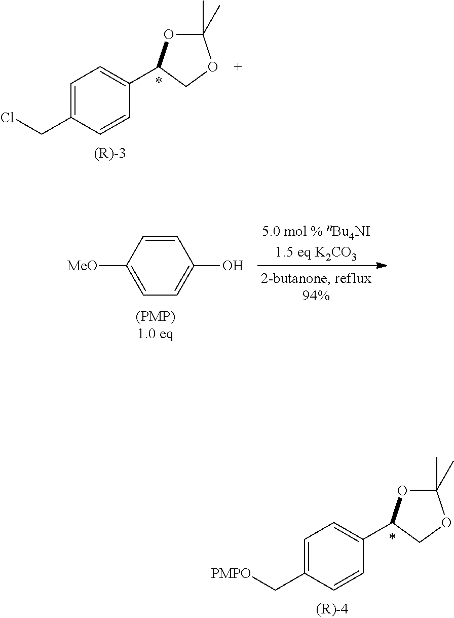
C1=C(CCl)C=CC(C2OC(C)(C)OC2)=C1.C1=CC([MeO])=CC=C1O.C1=C(C[PMPO])C=CC(C2OC(C)(C)OC2)=C1
